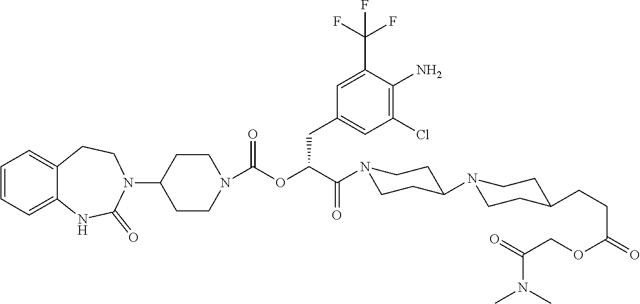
C1=CC=C2C(=C1)CCN(C1CCN(C(OC(C(N3CCC(N4CCC(CCC(OCC(=O)N(C)C)=O)CC4)CC3)=O)CC3=CC(Cl)=C(N)C(C(F)(F)F)=C3)=O)CC1)C(=O)N2
